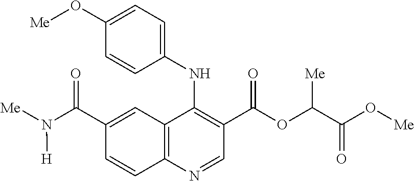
C12=C(N=CC(C(OC(C(O[Me])=O)[Me])=O)=C1NC1=CC=C(O[Me])C=C1)C=CC(C(N([Me])[H])=O)=C2
